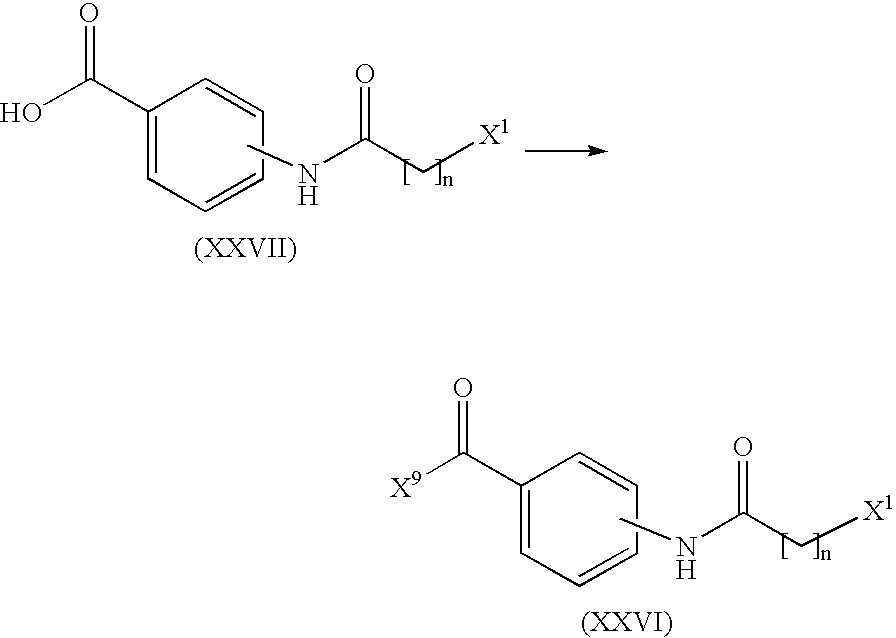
OC(C1=CC=CC=C1)=O.C(C[X1])(=O)NC.C(C[X1])(=O)NC.[X9]C(C1=CC=CC=C1)=O
